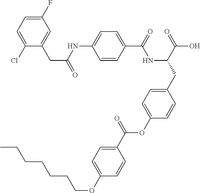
C1=CC(C(=O)NC(CC2=CC=C(OC(C3=CC=C(OCCCCCCC)C=C3)=O)C=C2)C(=O)O)=CC=C1NC(CC1=CC(F)=CC=C1Cl)=O
